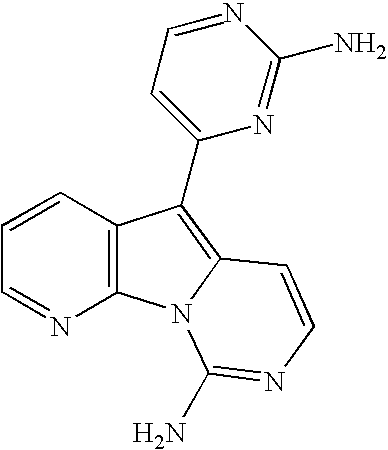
C1=CC2=C(N=C1)N1C(=C2C2=CC=NC(N)=N2)C=CN=C1N
